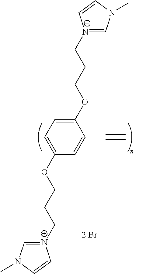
CC1=C(OCCC[N+]2=CN(C)C=C2)C=C(C#CC)C(OCCC[N+]2=CN(C)C=C2)=C1.[2 Br-]
